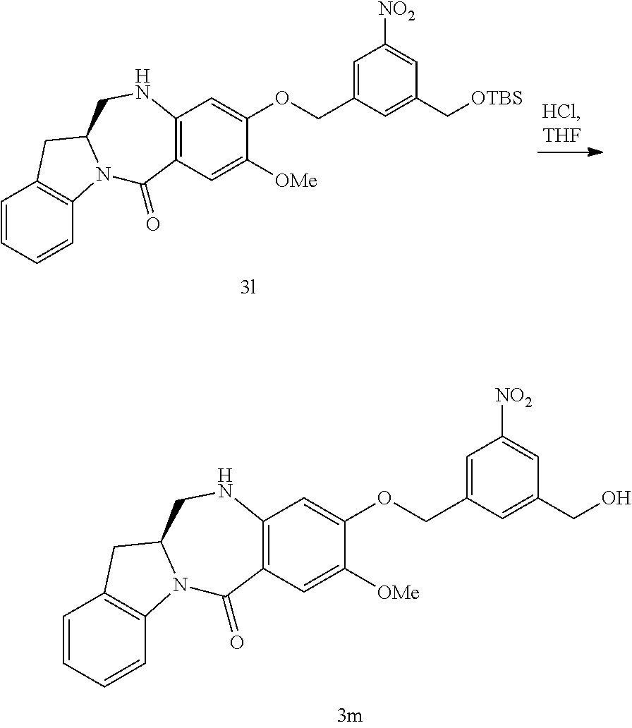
C1=CC=CC2=C1CC1N2C(=O)C2=C(NC1)C=C(OCC1=CC([NO2])=CC(CO)=C1)C([OMe])=C2.C1=CC=CC2=C1CC1N2C(=O)C2=C(NC1)C=C(OCC1=CC([NO2])=CC(C[OTBS])=C1)C([OMe])=C2
